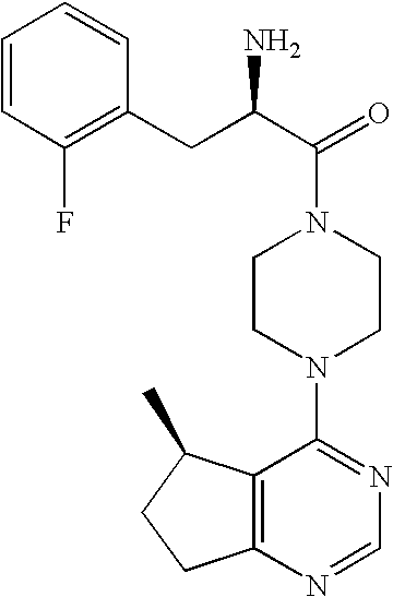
C(C1=C(F)C=CC=C1)C(C(=O)N1CCN(C2=NC=NC3=C2C(C)CC3)CC1)N
